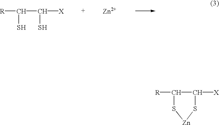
[R]C1C([X])S[Zn]S1.[R]C(C(S)[X])S.[Zn]
